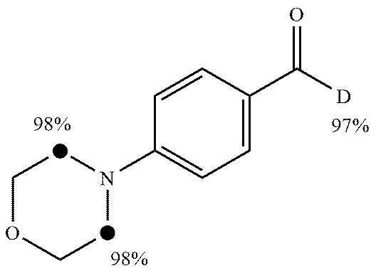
C1OC[d]N(C2=CC=C(C([D])=O)C=C2)[d]1
